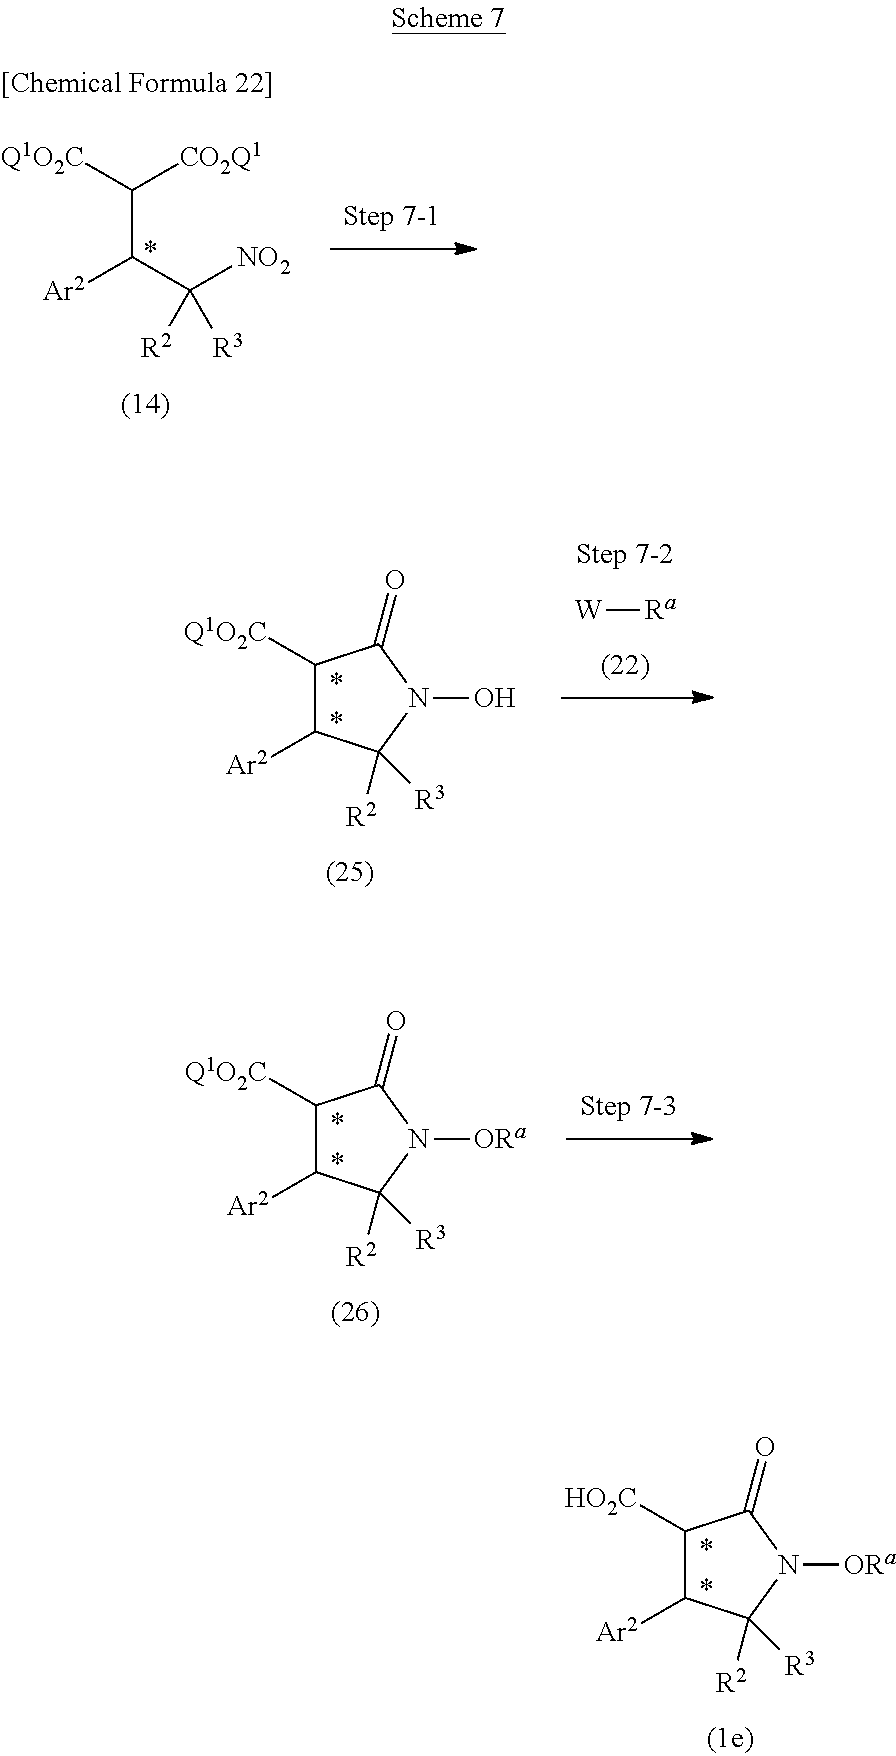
C1([HO2C])C([Ar2])C([R2])([R3])N([ORa])C1=O.[W][Ra].C1([Q1O2C])C([Ar2])C([R2])([R3])N(O)C1=O.C1([Q1O2C])C([Ar2])C([R2])([R3])N([ORa])C1=O.[Q1O2C]C([CO2Q1])C(C([NO2])([R2])[R3])[Ar2]
